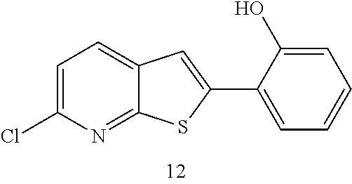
C1=C(Cl)N=C2C(=C1)C=C(C1=CC=CC=C1O)S2
